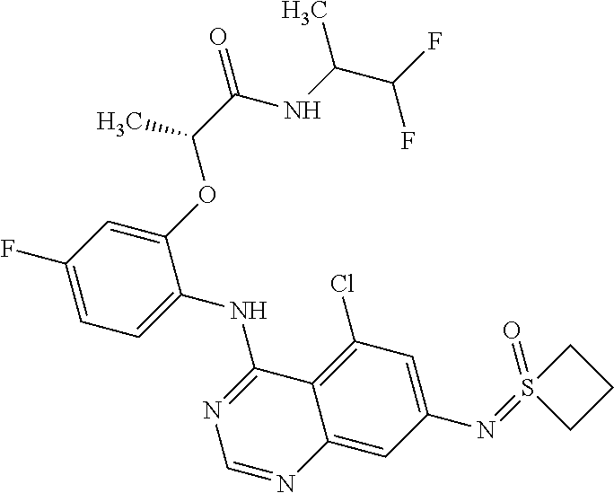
C1=C(F)C=C(OC(C(NC(C(F)F)C)=O)C)C(NC2=NC=NC3=CC(N=S4(=O)CCC4)=CC(Cl)=C23)=C1
